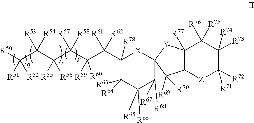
C12([R77])C([Z]C([R72])([R71])C([R73])([R74])C1([R75])[R76])C([R70])([R69])C1([Y]2)[X]C(C(C(C(C(C(C([R50])([R52])[R51])([R54])[R53])([R56])[R55])([R58])[R57])([R60])[R59])([R62])[R61])([R78])C([R64])([R63])C([R66])([R65])C1([R68])[R67]
